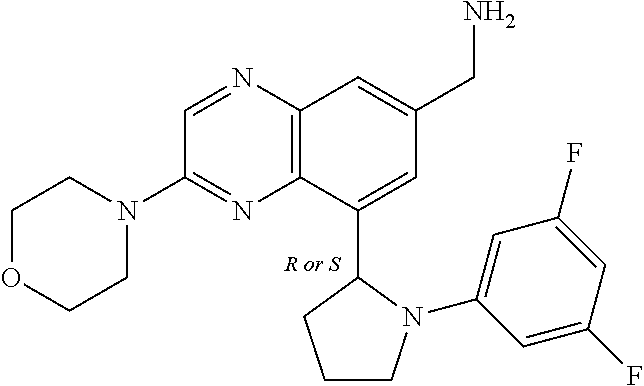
C1OCCN(C2=NC3=C(N=C2)C=C(CN)C=C3C2CCCN2C2=CC(F)=CC(F)=C2)C1
